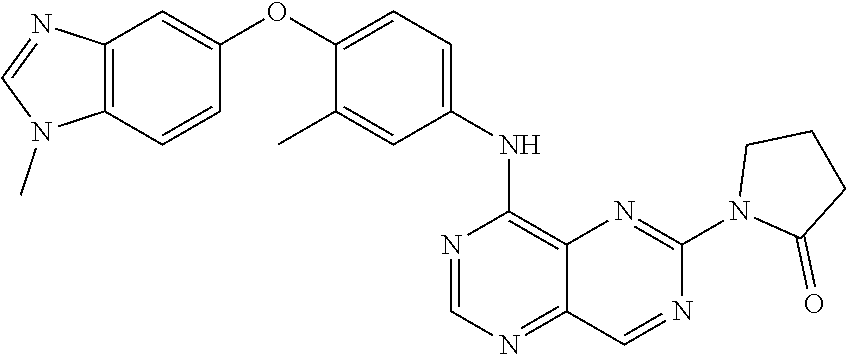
C12=C(C=CC(OC3=CC=C(NC4=C5C(=NC=N4)C=NC(N4C(=O)CCC4)=N5)C=C3C)=C1)N(C)C=N2
